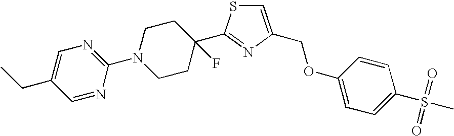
C1=C(COC2=CC=C(S(C)(=O)=O)C=C2)N=C(C2(F)CCN(C3=NC=C(CC)C=N3)CC2)S1
